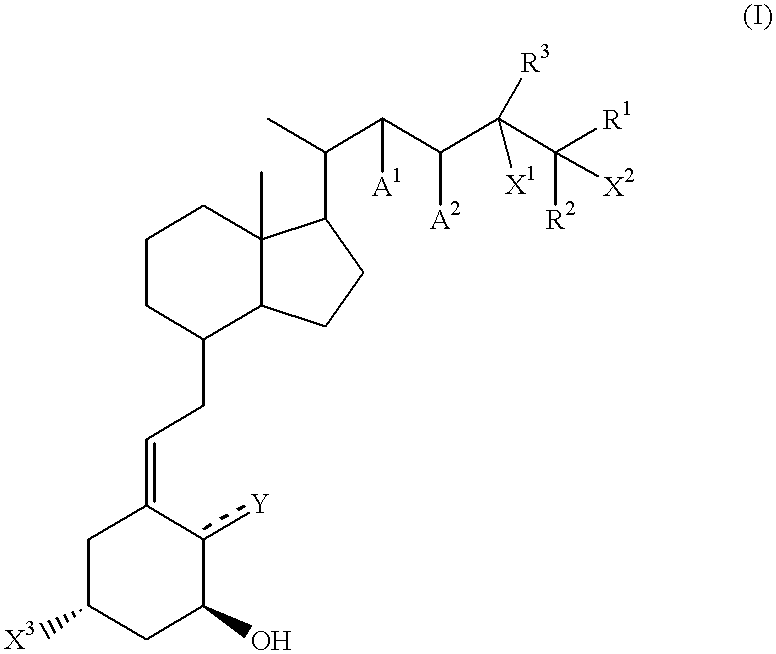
C1C([X3])CC(O)c([Y])C1=CCC1C2C(C)(CCC1)C(C(C)C(C(C(C([R1])([R2])[X2])([X1])[R3])[A2])[A1])CC2
